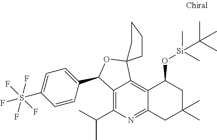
C12=C(C(C)C)N=C3C(=C1C1(OC2C2=CC=C(S(F)(F)(F)(F)F)C=C2)CCCC1)C(O[Si](C)(C)C(C)(C)C)CC(C)(C)C3
